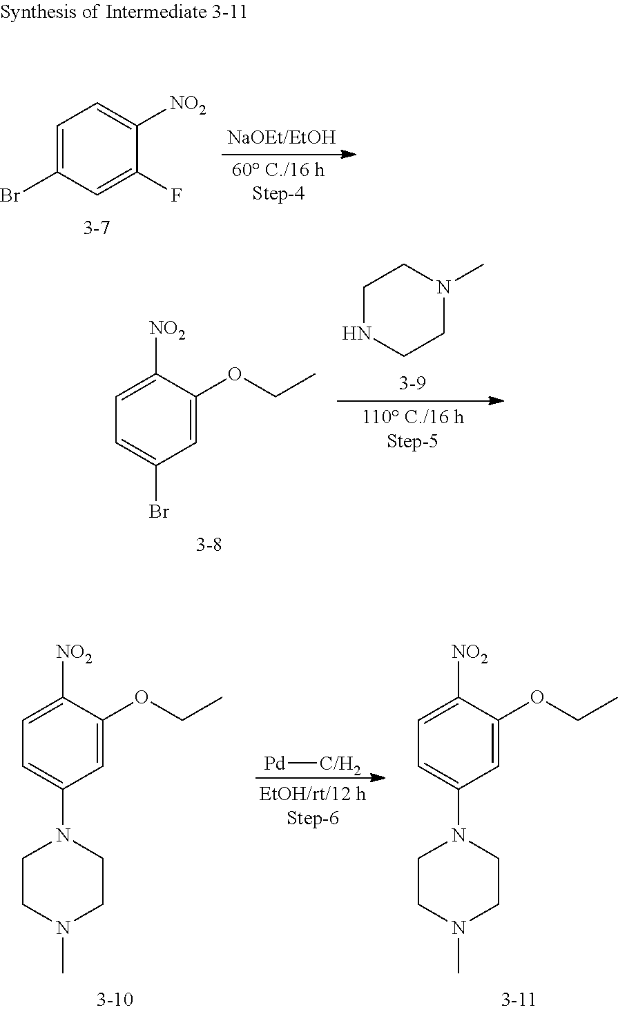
C1=C(Br)C=C(F)C([NO2])=C1.C1=C([NO2])C(OCC)=CC(Br)=C1.C1NCCN(C)C1.[Pd][C/H2].C1=C([NO2])C(OCC)=CC(N2CCN(C)CC2)=C1.C1=C([NO2])C(OCC)=CC(N2CCN(C)CC2)=C1
